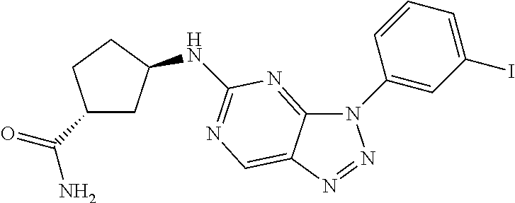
C12=NC(NC3CC(C(=O)N)CC3)=NC=C1N=NN2C1=CC(I)=CC=C1
